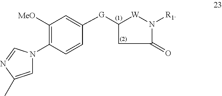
[G](C1=CC([MeO])=C(N2C=C(C)N=C2)C=C1)C1[W]N([R1])C(=O)C1
